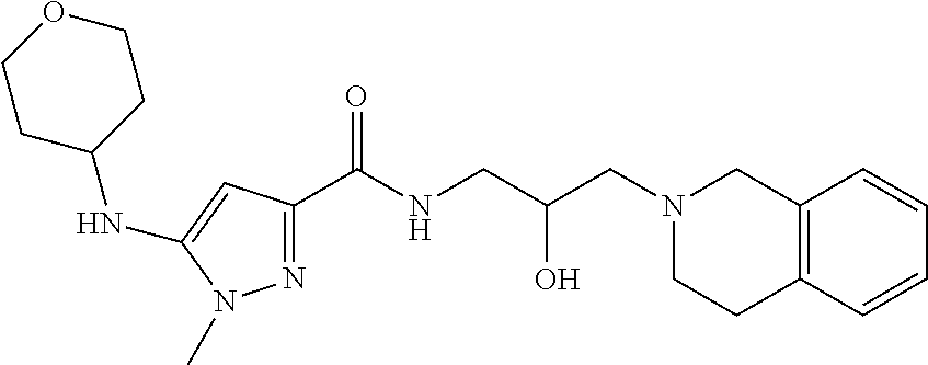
C1(C(NCC(CN2CC3=C(CC2)C=CC=C3)O)=O)=NN(C)C(NC2CCOCC2)=C1
